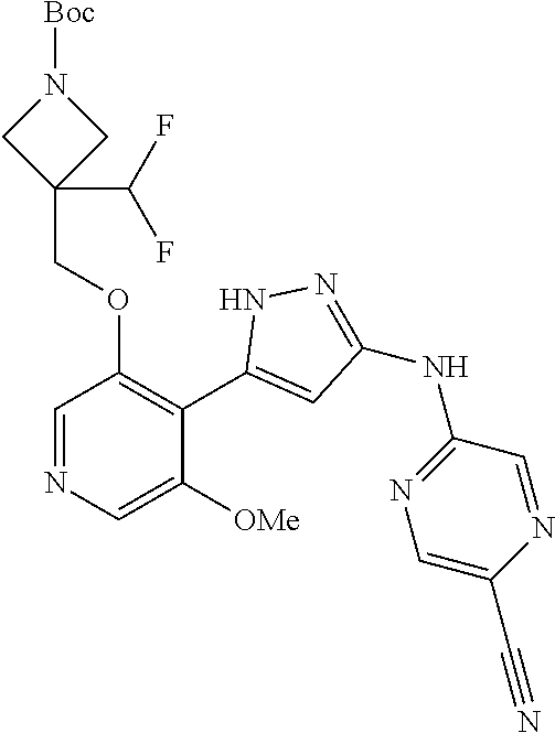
C1=NC=C([OMe])C(C2=CC(NC3=NC=C(C#N)N=C3)=NN2)=C1OCC1(C(F)F)CN([Boc])C1
